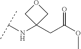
C(NC1(CC(OC)=O)COC1)(C)C
